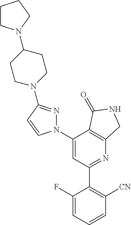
C1(C2=C([CN])C=CC=C2F)=NC2=C(C(N3N=C(N4CCC(N5CCCC5)CC4)C=C3)=C1)C(=O)NC2
